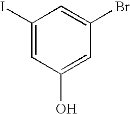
C1(I)=CC(O)=CC(Br)=C1
